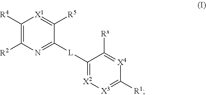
C1([R4])=C([R2])N=C([L]C2=[X2][X3]=C([R1])[X4]=C2[Rx])C([R5])=[X1]1
